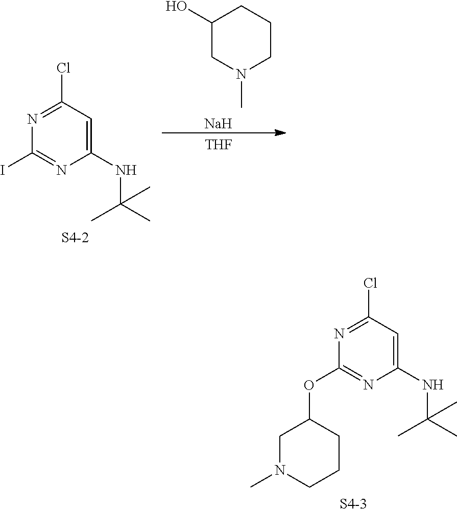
C1(NC(C)(C)C)=CC(Cl)=NC(OC2CN(C)CCC2)=N1.[S4-3].C1(O)CN(C)CCC1.[Na].[THF].C1(NC(C)(C)C)=CC(Cl)=NC(I)=N1.[S4-2]
